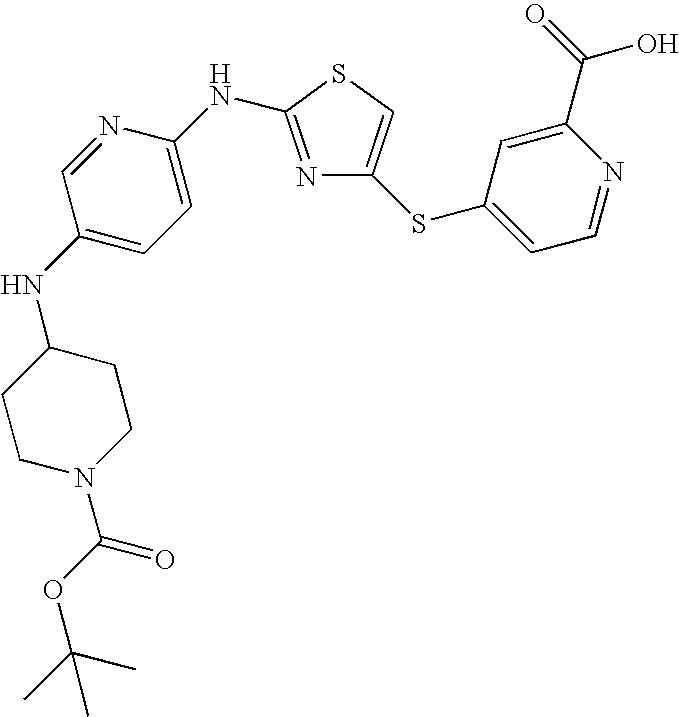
C1=NC(NC2=NC(SC3=CC=NC(C(=O)O)=C3)=CS2)=CC=C1NC1CCN(C(OC(C)(C)C)=O)CC1
